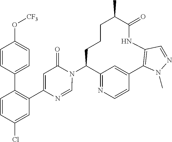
C12=NC=CC(=C1)C1=C(NC(=O)C(C)CCCC2N2C(=O)C=C(C3=C(C4=CC=C(O[CF3])C=C4)C=CC(Cl)=C3)N=C2)C=NN1C
